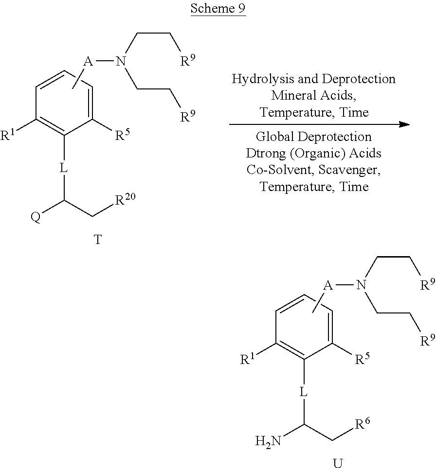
C1=CC=C([R5])C([L]C(C[R6])N)=C1[R1].C[A]N(CC[R9])CC[R9].[U].C1=CC=C([R5])C([L]C(C[R20])[Q])=C1[R1].C[A]N(CC[R9])CC[R9].[T]
